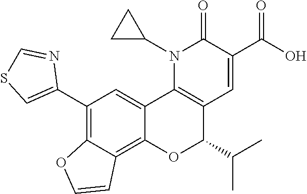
N1(C2CC2)C2=C(C=C(C(O)=O)C1=O)C(C(C)C)OC1=C3C(=C(C4=CSC=N4)C=C21)OC=C3
